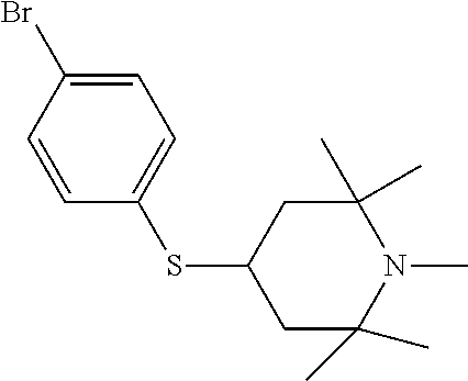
C1C(SC2=CC=C(Br)C=C2)CC(C)(C)N(C)C1(C)C
